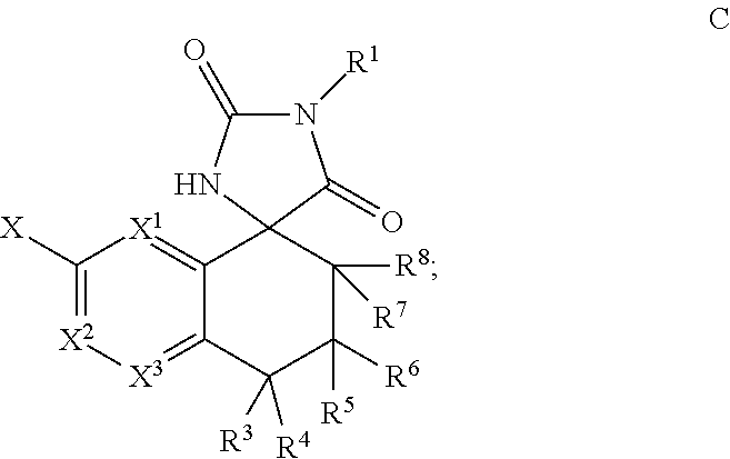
N1([R1])C(=O)NC2(C1=O)C1=[X1]C([X])=[X2][X3]=C1C([R4])([R3])C([R5])([R6])C2([R8])[R7]
